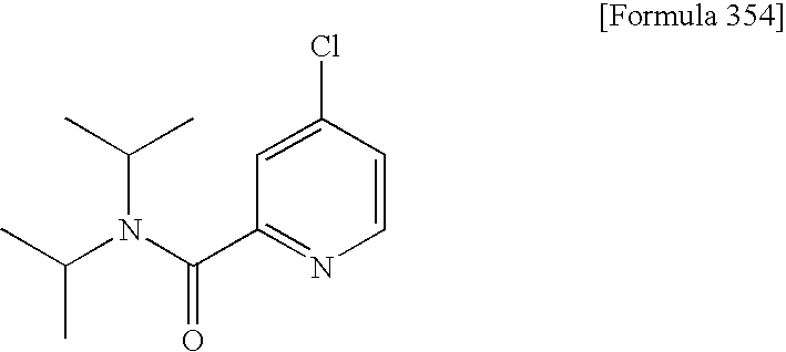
C1(C(N(C(C)C)C(C)C)=O)=NC=CC(Cl)=C1
